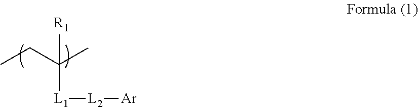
CCC(C)([R1])[L1][L2][Ar]
